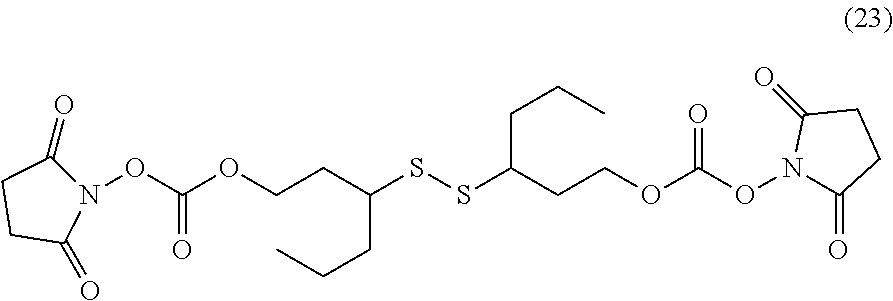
O(CCC(SSC(CCOC(ON1C(=O)CCC1=O)=O)CCC)CCC)C(ON1C(=O)CCC1=O)=O
